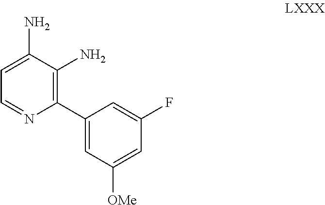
C1(C2=C(N)C(N)=CC=N2)=CC([OMe])=CC(F)=C1
